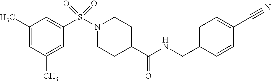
C1(C)=CC(C)=CC(S(N2CCC(C(NCC3=CC=C(C#N)C=C3)=O)CC2)(=O)=O)=C1
